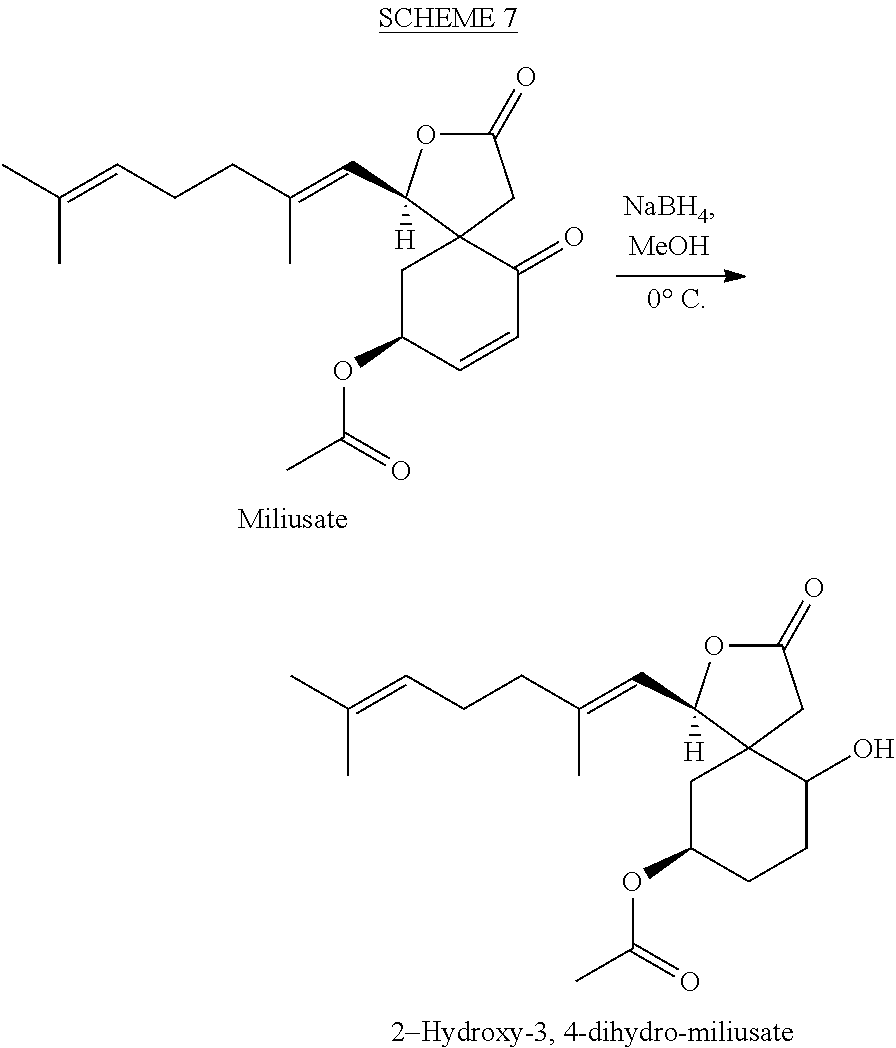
C1C(OC(C)=O)CCC(O)C12CC(=O)OC2(C=C(CCC=C(C)C)C)[H].C1C(OC(C)=O)C=CC(=O)C12CC(=O)OC2(C=C(CCC=C(C)C)C)[H]
